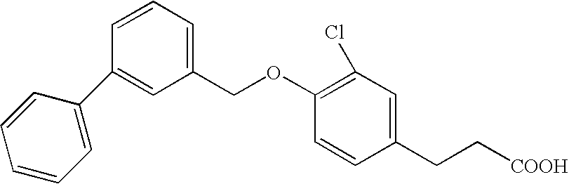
C1(C2=CC(COC3=C(Cl)C=C(CC[COOH])C=C3)=CC=C2)=CC=CC=C1
